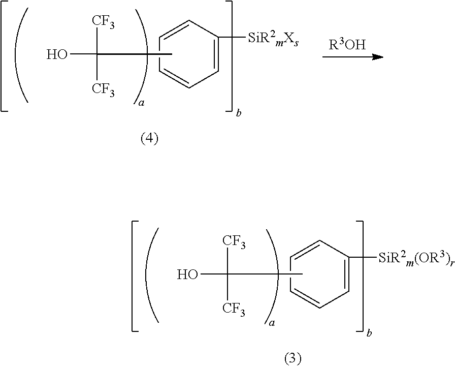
C1=CC=CC([SiR2m(OR3)r])=C1.CC(O)([CF3])[CF3].[R3OH].C1=CC=CC([SiR2mXs])=C1.CC(O)([CF3])[CF3]
